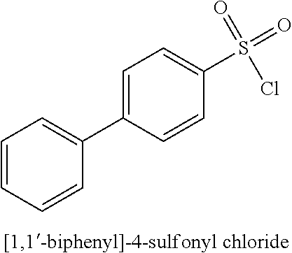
C1=C(C2=CC=CC=C2)C=CC(S(=O)(=O)Cl)=C1
